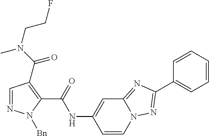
C1=NN([Bn])C(C(=O)NC2=CC3=NC(C4=CC=CC=C4)=NN3C=C2)=C1C(N(C)CCF)=O
